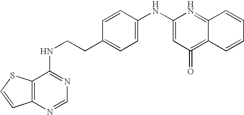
C1(NCCC2=CC=C(NC3=CC(=O)=C4C(=N3)C=CC=C4)C=C2)=NC=NC2=C1SC=C2
